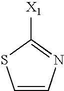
C1=CN=C([X1])S1
